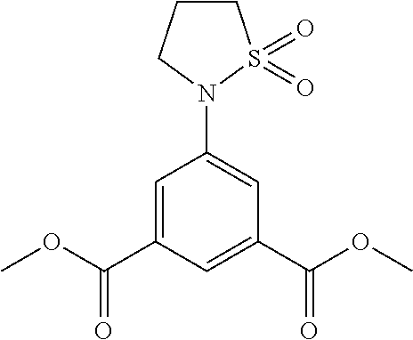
C1=C(C(OC)=O)C=C(C(OC)=O)C=C1N1CCCS1(=O)=O
